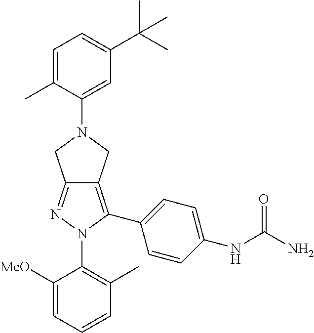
C1([MeO])=CC=CC(C)=C1N1C(C2=CC=C(NC(N)=O)C=C2)=C2C(=N1)CN(C1=CC(C(C)(C)C)=CC=C1C)C2
